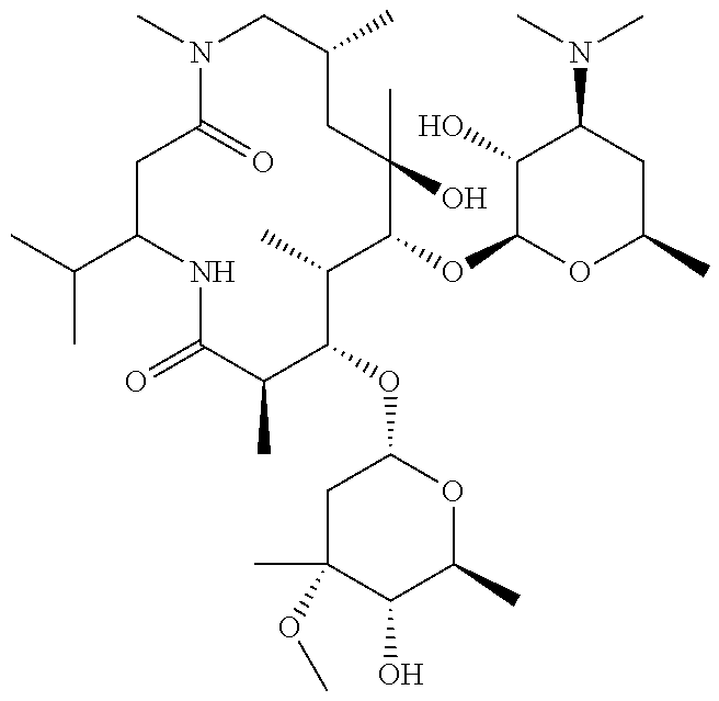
C1(C(C)C)CC(=O)N(C)CC(C)CC(O)(C)C(OC2OC(C)CC(N(C)C)C2O)C(C)C(OC2CC(C)(OC)C(O)C(C)O2)C(C)C(=O)N1
